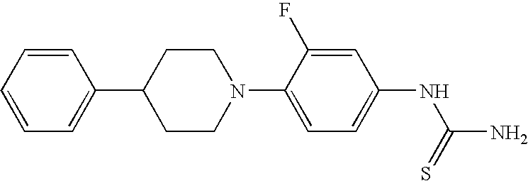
C1(C2=CC=CC=C2)CCN(C2=CC=C(NC(N)=S)C=C2F)CC1
